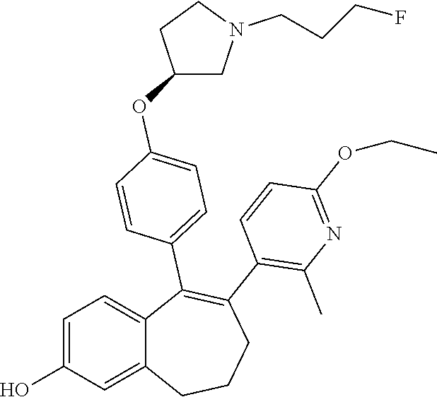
C1=C(O)C=C2C(=C1)C(C1=CC=C(OC3CN(CCCF)CC3)C=C1)=C(C1=C(C)N=C(OCC)C=C1)CCC2
